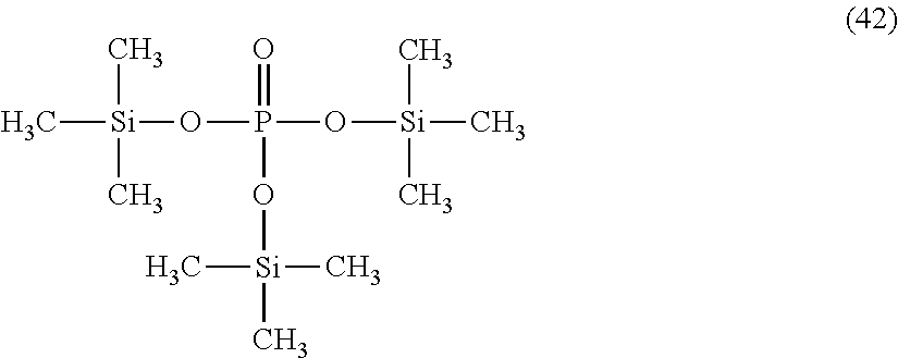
C[Si](OP(O[Si](C)(C)C)(=O)O[Si](C)(C)C)(C)C
